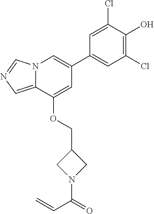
C1=C(Cl)C(O)=C(Cl)C=C1C1=CN2C(=CN=C2)C(OCC2CN(C(=O)C=C)C2)=C1
